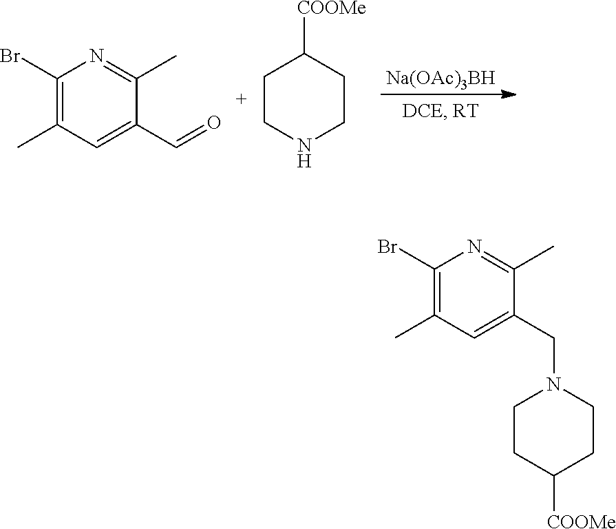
[Na(OAc)3BH].C1(Br)=C(C)C=C(C=O)C(C)=N1.C1CNCCC1[COOMe].C1(Br)=C(C)C=C(CN2CCC([COOMe])CC2)C(C)=N1
